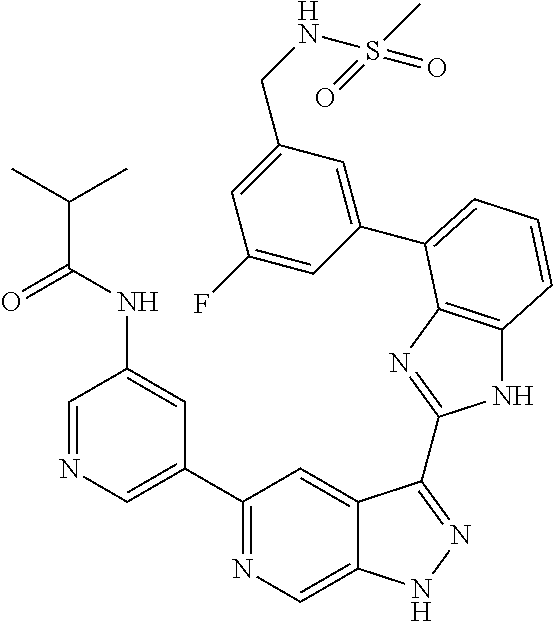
C1=NC=C(C2=NC=C3C(=C2)C(C2=NC4=C(N2)C=CC=C4C2=CC(CNS(C)(=O)=O)=CC(F)=C2)=NN3)C=C1NC(C(C)C)=O
